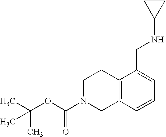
N1(C(OC(C)(C)C)=O)CCC2=C(C1)C=CC=C2CNC1CC1
